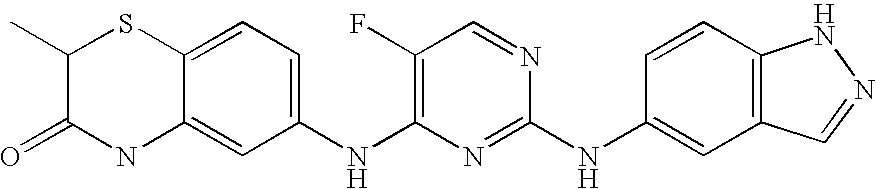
C1(C)C(=O)NC2=CC(NC3=C(F)C=NC(NC4=CC5=C(C=C4)NN=C5)=N3)=CC=C2S1
